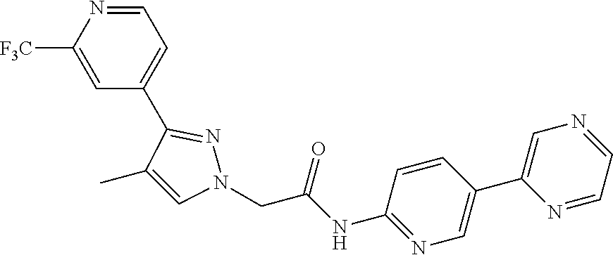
CC1=CN(CC(NC2=NC=C(C3=CN=CC=N3)C=C2)=O)N=C1C1=CC=NC([F3C])=C1
